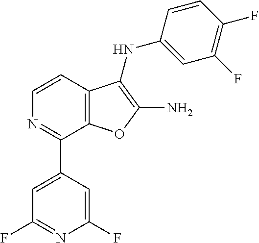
C1=CC2=C(C(C3=CC(F)=NC(F)=C3)=N1)OC(N)=C2NC1=CC(F)=C(F)C=C1
